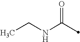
N(C(=O)C)CC
